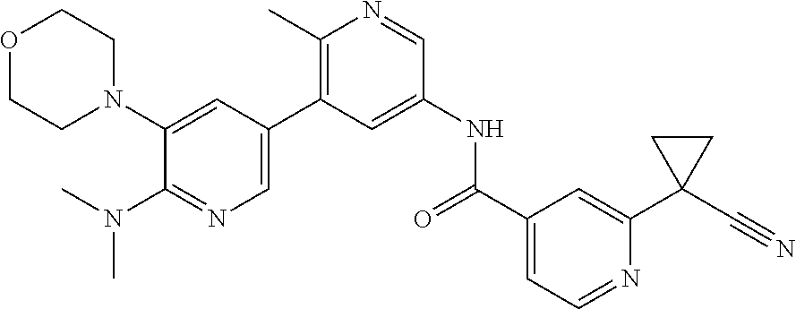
O1CCN(C2=CC(C3=C(C)N=CC(NC(C4=CC=NC(C5(C#N)CC5)=C4)=O)=C3)=CN=C2N(C)C)CC1
